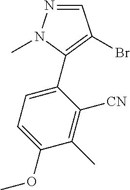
N1=CC(Br)=C(C2=CC=C(OC)C(C)=C2[CN])N1C
